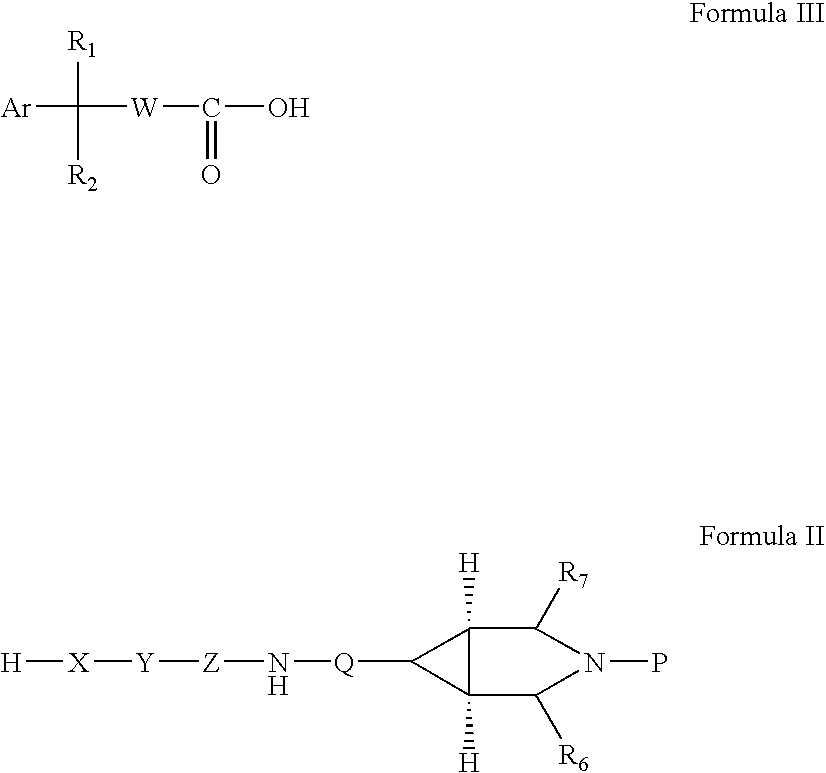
[X]([Y][Z]N[Q]C1C2([H])C1([H])C([R7])N(P)C2[R6])[H].[Ar]C([R1])([W]C(=O)O)[R2]
